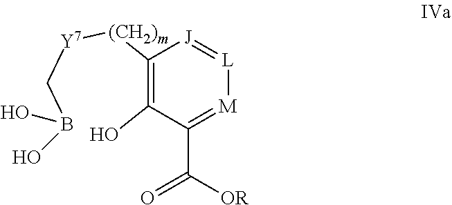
C1([(CH2)m][Y7]CB(O)O)=C(O)C(C([OR])=O)=[M][L]=[J]1
